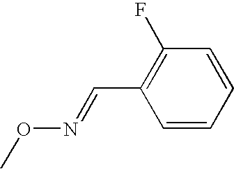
CON=CC1=C(F)C=CC=C1
